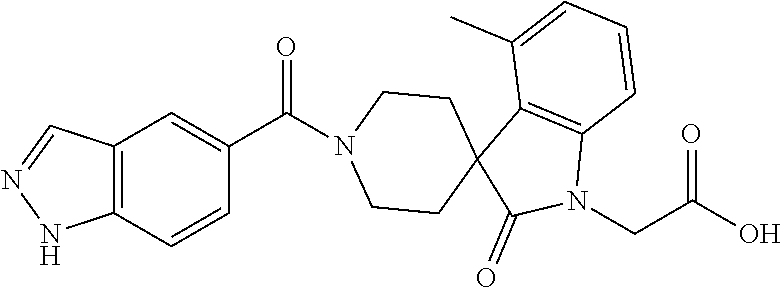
C12=C(C=CC(C(=O)N3CCC4(C5=C(N(CC(O)=O)C4=O)C=CC=C5C)CC3)=C1)NN=C2
